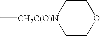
C[CH2C(O)N]1CCOCC1
